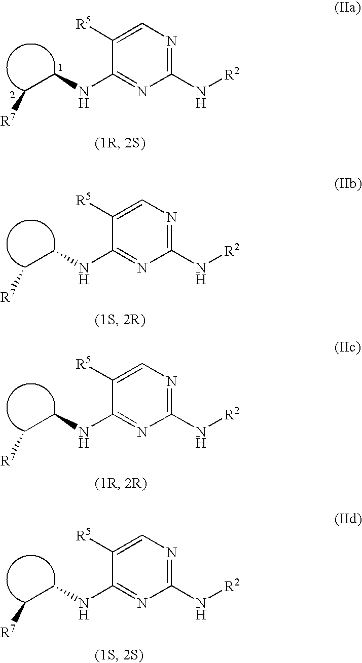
C(CNC1=NC(N[R2])=NC=C1[R5])[R7].C(CNC1=NC(N[R2])=NC=C1[R5])[R7].C(CNC1=NC(N[R2])=NC=C1[R5])[R7].C(CNC1=NC(N[R2])=NC=C1[R5])[R7]
